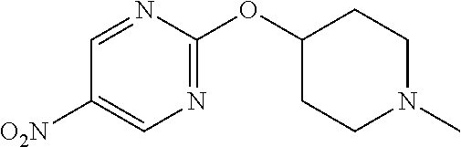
N1=C(OC2CCN(C)CC2)N=CC([O2N])=C1
